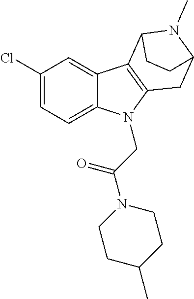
C1(Cl)=CC=C2C(=C1)C1=C(N2CC(N2CCC(C)CC2)=O)CC2N(C)C1CC2
